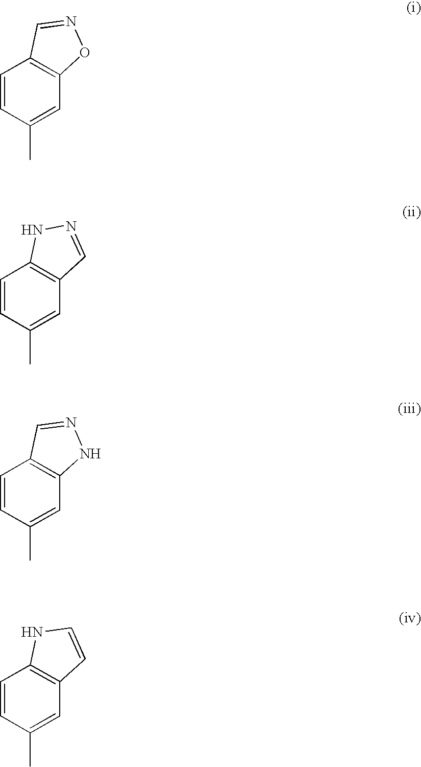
C1=CC(C)=CC2=C1C=NO2.C1=CC(C)=CC2=C1NN=C2.C1=CC(C)=CC2=C1C=NN2.C1=CC(C)=CC2=C1NC=C2
